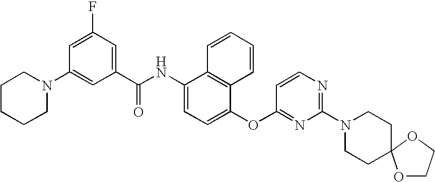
N1(C2=CC(C(NC3=CC=C(OC4=NC(N5CCC6(OCCO6)CC5)=NC=C4)C4=C3C=CC=C4)=O)=CC(F)=C2)CCCCC1
